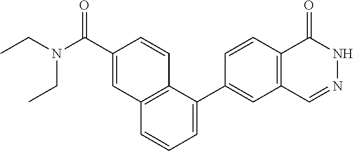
N(CC)(CC)C(C1=CC2=C(C=C1)C(C1=CC3=C(C=C1)C(=O)NN=C3)=CC=C2)=O
